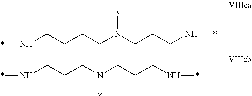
N(CCCCN(CCCN*)*)*.*NCCCN(CCCN*)*
